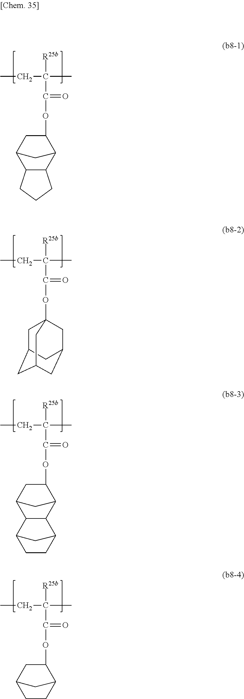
CCC(C)([R25b])C(=O)OC1CC2C3C(C1C2)CCC3.CCC(C)([R25b])C(=O)OC12CC3CC(CC(C1)C3)C2.CCC(C)([R25b])C(=O)OC1CC2C3C(C1C2)C1CCC3C1.CCC(C)([R25b])C(=O)OC1CC2CCC1C2
